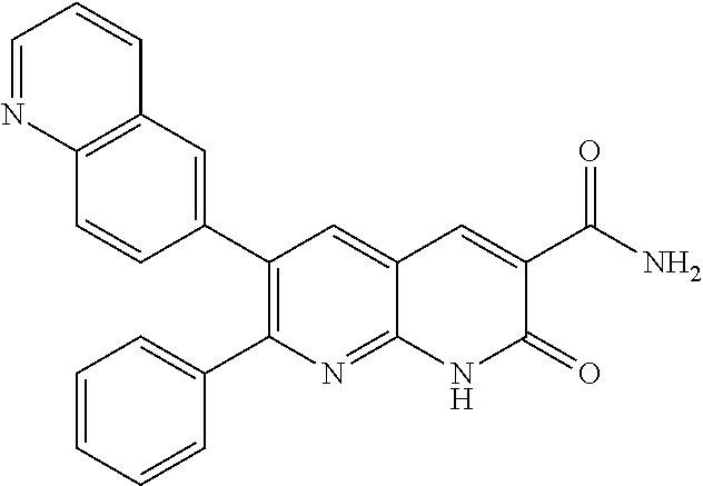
C12=C(C=C(C3=C(C4=CC=CC=C4)N=C4C(=C3)C=C(C(N)=O)C(=O)N4)C=C1)C=CC=N2
